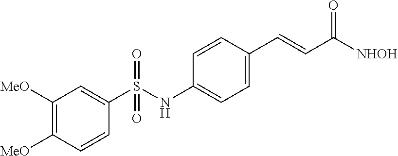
C1([MeO])=C([MeO])C=CC(S(NC2=CC=C(C=CC([NHOH])=O)C=C2)(=O)=O)=C1
